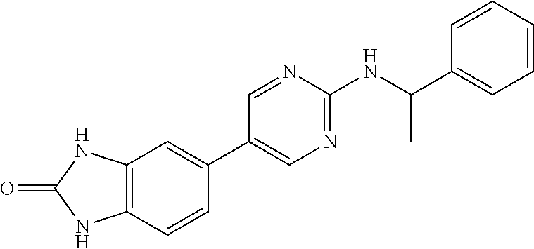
C1=NC(NC(C2=CC=CC=C2)C)=NC=C1C1=CC2=C(C=C1)NC(=O)N2
